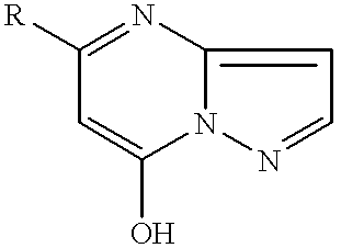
C1=C(O)N2C(=CC=N2)N=C1[R]
